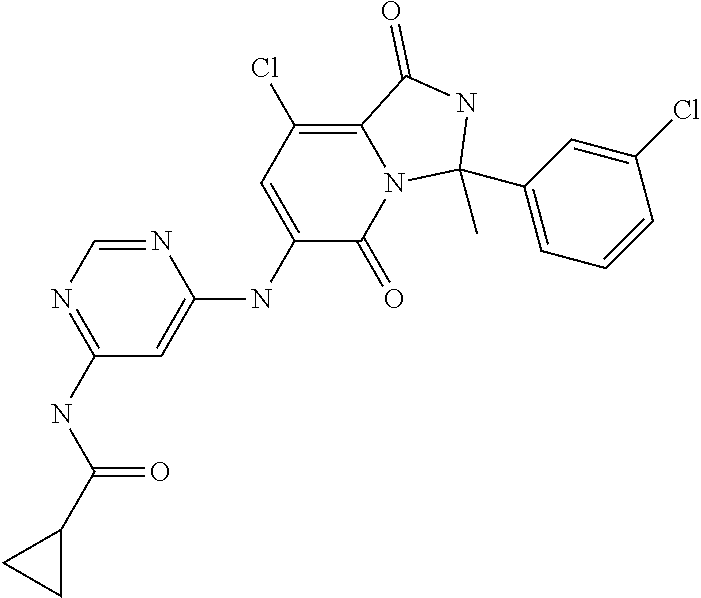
C1(NC(C2CC2)=O)=NC=NC(NC2=CC(Cl)=C3N(C2=O)C(C2=CC=CC(Cl)=C2)(C)NC3=O)=C1
